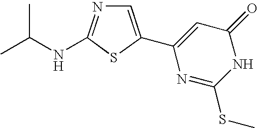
C1=C(C2=CC(=O)NC(SC)=N2)SC(NC(C)C)=N1
